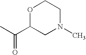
CC(C1CN(C)CCO1)=O
